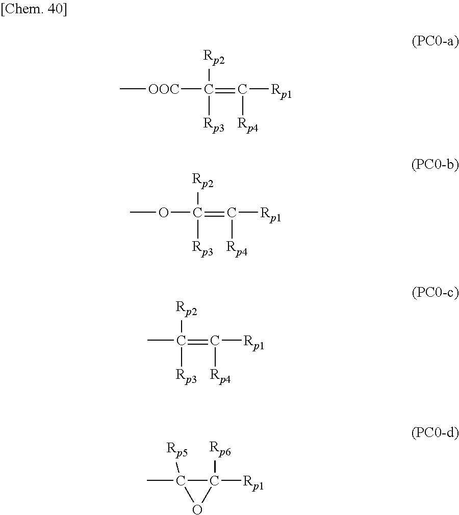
C[OOC]C(=C([Rp1])[Rp4])([Rp2])[Rp3].C(=C([Rp1])[Rp4])([Rp2])([Rp3])OC.C(=C([Rp1])[Rp4])([Rp2])([Rp3])C.C1(C)([Rp5])C([Rp1])([Rp6])O1
